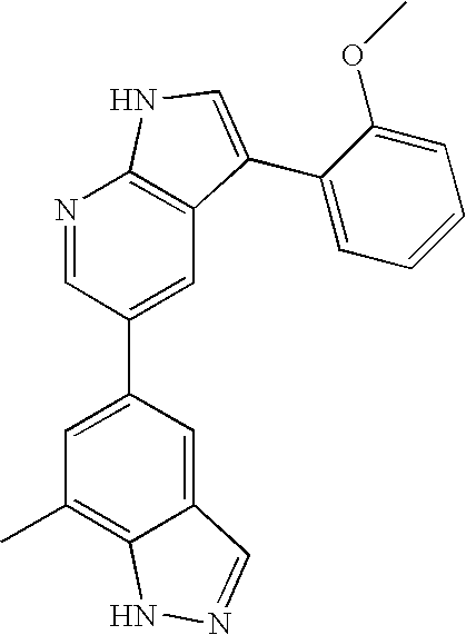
N1=CC(C2=CC(C)=C3C(=C2)C=NN3)=CC2=C1NC=C2C1=CC=CC=C1OC
